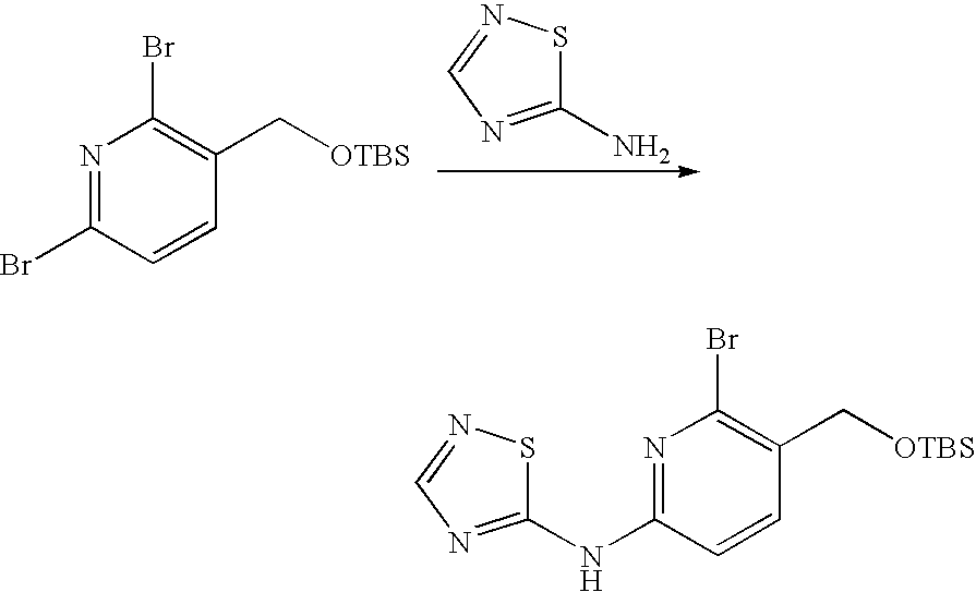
C1(N)=NC=NS1.N1=C(Br)C=CC(C[OTBS])=C1Br.N1=C(NC2=NC=NS2)C=CC(C[OTBS])=C1Br
